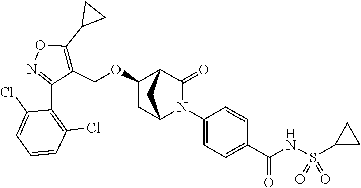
C1(OCC2=C(C3CC3)ON=C2C2=C(Cl)C=CC=C2Cl)CC2N(C3=CC=C(C(NS(=O)(=O)C4CC4)=O)C=C3)C(=O)C1C2
